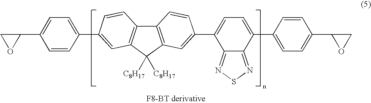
C12=C(C([C8H17])([C8H17])C3=C1C=CC(C1=CC=C(C4CO4)C=C1)=C3)C=C(C1=CC=C(C3=CC=C(C4OC4)C=C3)C3=NSN=C13)C=C2.[F8-BT derivative]
